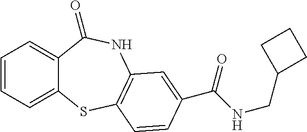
C1=CC=C2C(=C1)C(=O)NC1=C(S2)C=CC(C(NCC2CCC2)=O)=C1
